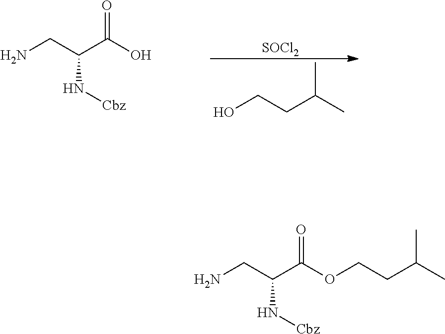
O=C(OCCC(C)C)C(CN)N[Cbz].O=C(O)C(CN)N[Cbz].CC(C)CCO.[SOCl2]
